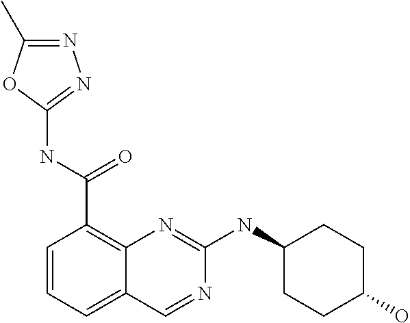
C1=CC=C2C(=C1C(NC1=NN=C(C)O1)=O)N=C(NC1CCC(O)CC1)N=C2
